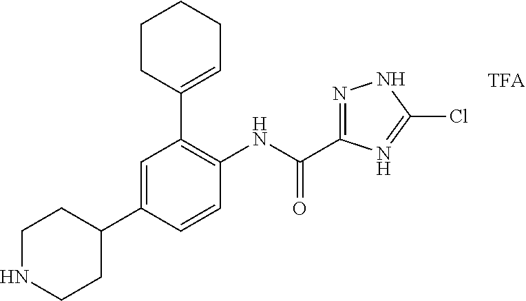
C1NCCC(C2=CC(C3=CCCCC3)=C(NC(=O)C3=NNC(Cl)=N3)C=C2)C1
